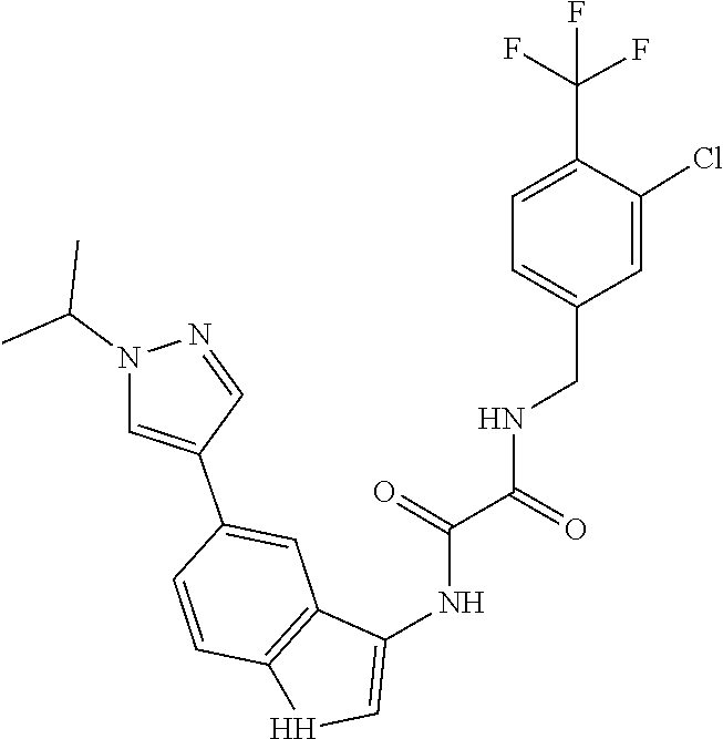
CC(C)N1C=C(C2=CC3=C(C=C2)[H]C=C3NC(=O)C(NCC2=CC=C(C(F)(F)F)C(Cl)=C2)=O)C=N1
